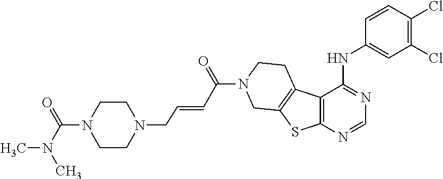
C1=CC(Cl)=C(Cl)C=C1NC1=NC=NC2=C1C1=C(S2)CN(C(C=CCN2CCN(C(=O)N(C)C)CC2)=O)CC1
